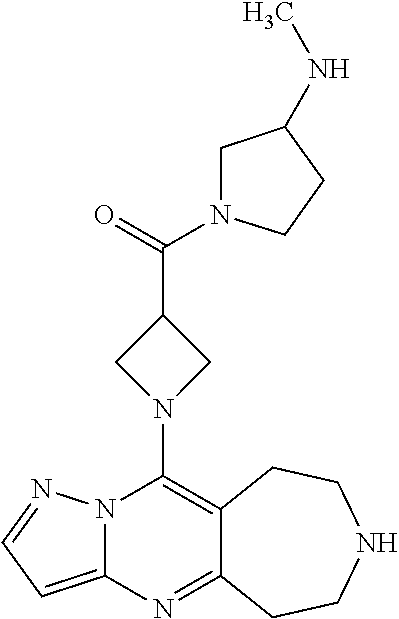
C12=C(N3CC(C(=O)N4CC(NC)CC4)C3)N3C(=CC=N3)N=C1CCNCC2
